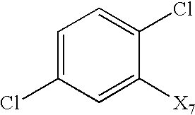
C1=C(Cl)C=C([X7])C(Cl)=C1
